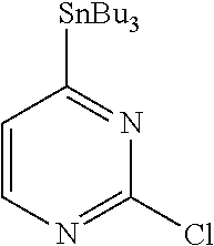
C1=CN=C(Cl)N=C1[SnBu3]
